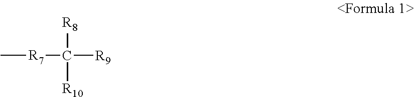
C[R7]C([R9])([R8])[R10]
